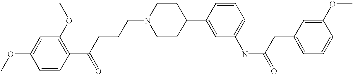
C1=CC(C(CCCN2CCC(C3=CC(NC(=O)CC4=CC=CC(OC)=C4)=CC=C3)CC2)=O)=C(OC)C=C1OC
